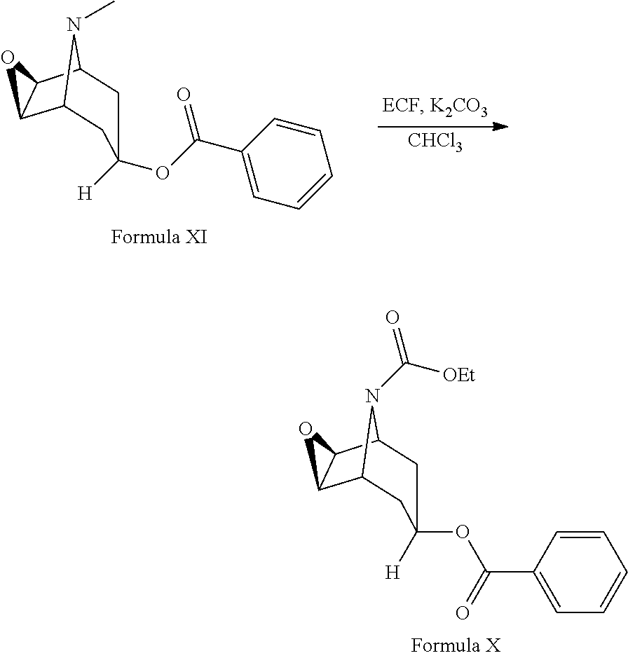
C1C(OC(C2=CC=CC=C2)=O)([H])CC2C3C(C1N2C)O3.[CHCl3].C1C(OC(C2=CC=CC=C2)=O)([H])CC2C3C(C1N2C([OEt])=O)O3
